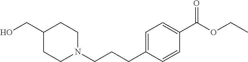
C1CN(CCCC2=CC=C(C(OCC)=O)C=C2)CCC1CO
